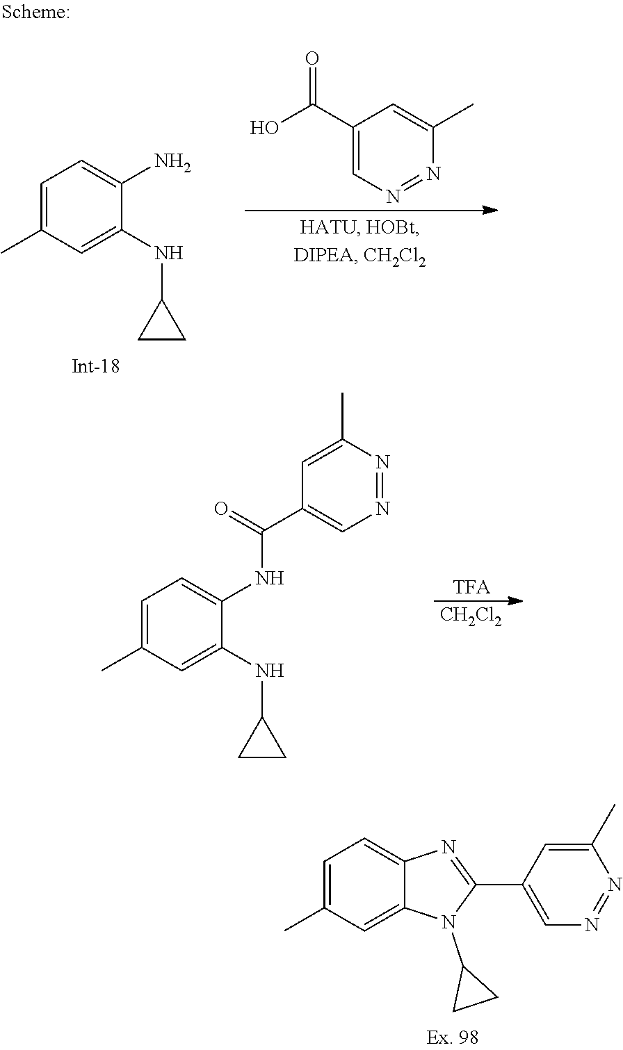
C1=C(C)C=C(NC2CC2)C(N)=C1.C1(C(O)=O)=CN=NC(C)=C1.C1=C(C)C=C(NC2CC2)C(NC(C2=CN=NC(C)=C2)=O)=C1.[CH2Cl2].C1=C(C)C=C2C(=C1)N=C(C1=CN=NC(C)=C1)N2C1CC1
